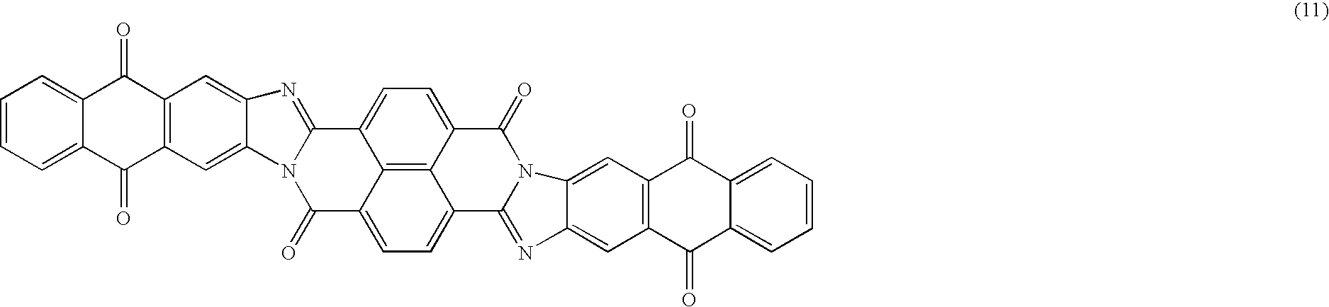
C12=C(C=C3C(=C1)N=C1C4=CC=C5C6=C4C(=CC=C6C4=NC6=CC7=C(C=C6N4C5=O)C(=O)C4=CC=CC=C4C7=O)C(=O)N31)C(=O)C1=CC=CC=C1C2=O
